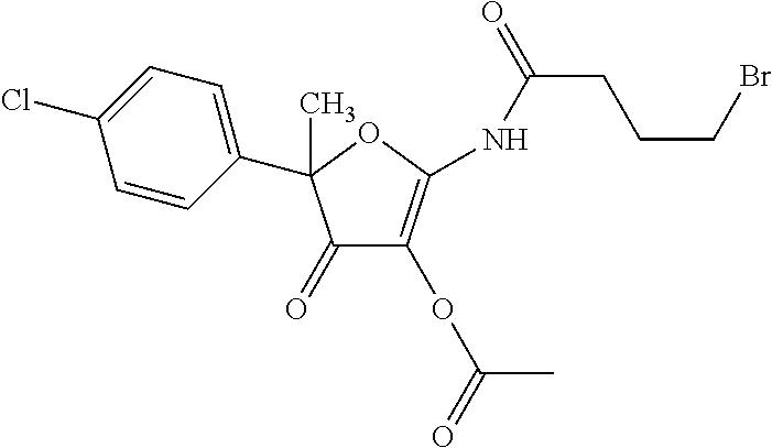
C1=CC(C2(C)C(=O)C(OC(=O)C)=C(NC(CCCBr)=O)O2)=CC=C1Cl
